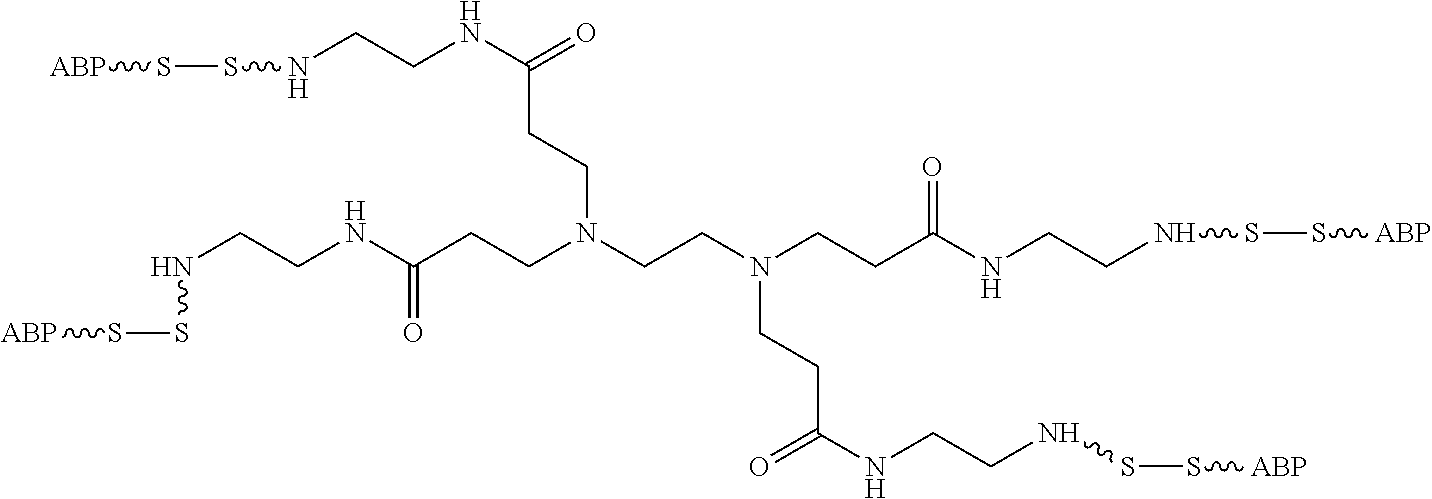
[ABP]SSNCCNC(=O)CCN(CCC(NCCNSS[ABP])=O)CCN(CCC(NCCNSS[ABP])=O)CCC(NCCNSS[ABP])=O
